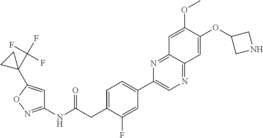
C1=C(CC(NC2=NOC(C3(C(F)(F)F)CC3)=C2)=O)C(F)=CC(C2=CN=C3C(=N2)C=C(OC)C(OC2CNC2)=C3)=C1
